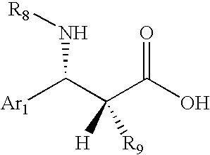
[Ar1]C(C(C(O)=O)([H])[R9])N[R8]
